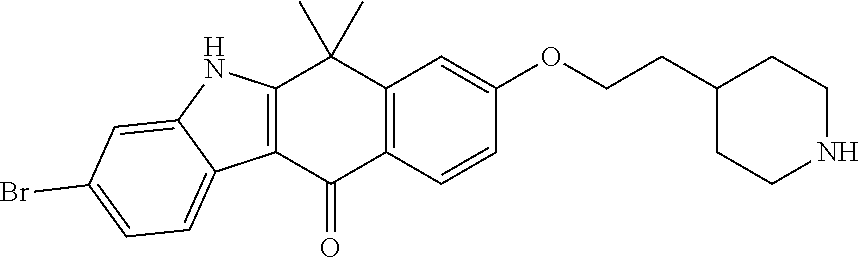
C12=C(C=CC(OCCC3CCNCC3)=C1)C(=O)C1=C(C2(C)C)NC2=CC(Br)=CC=C12
